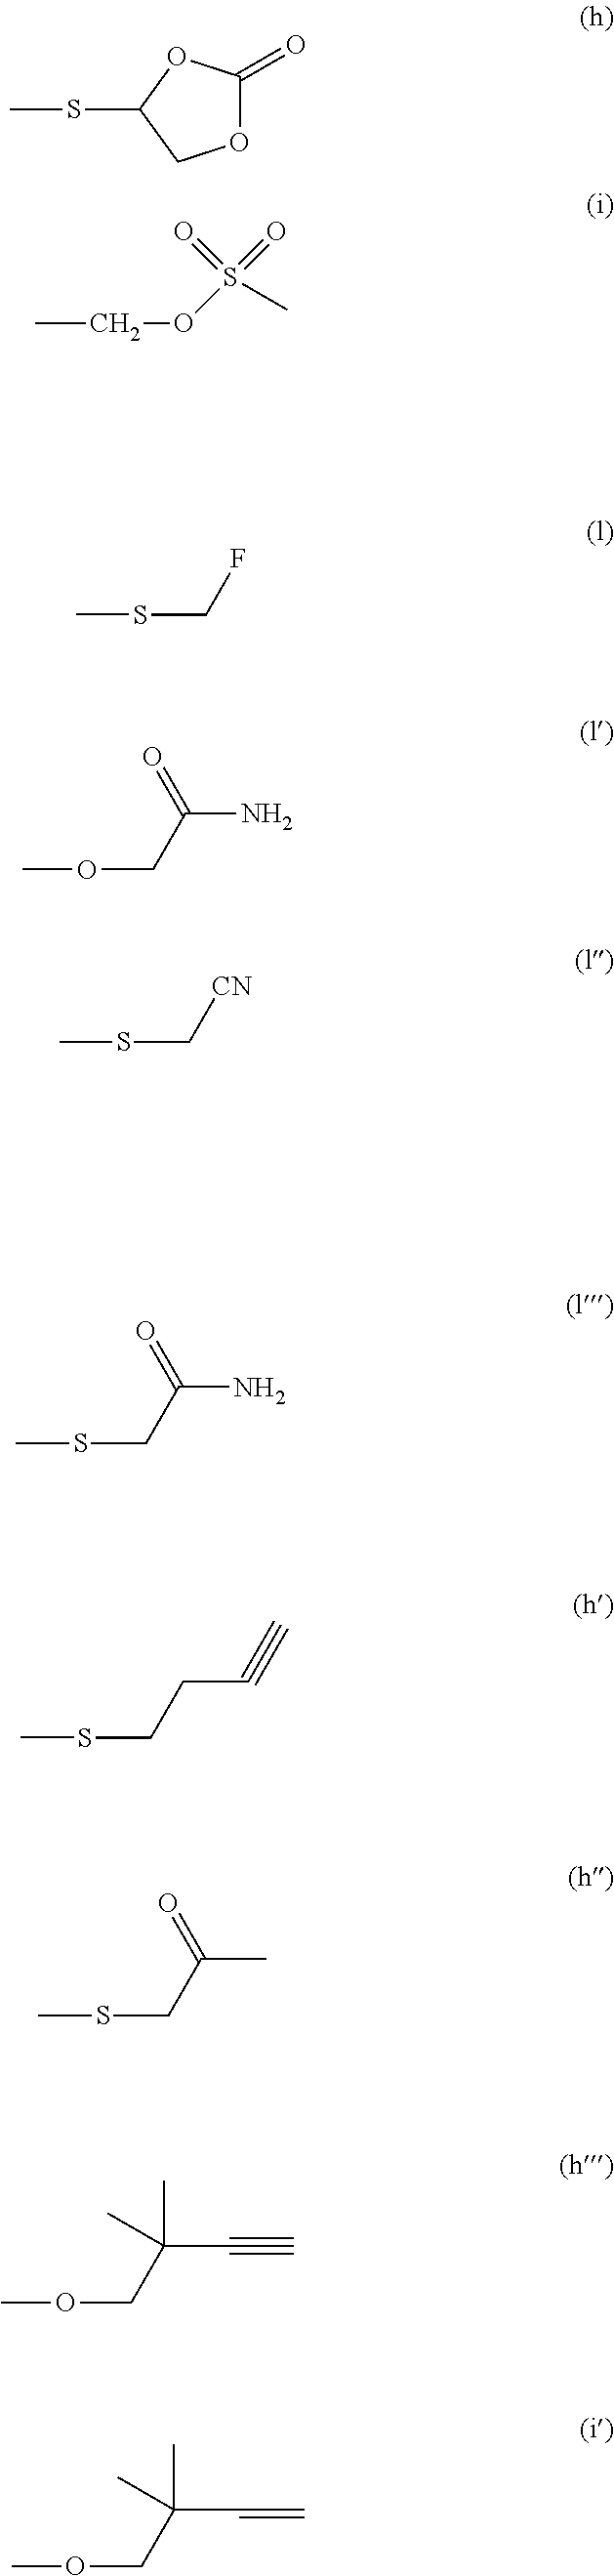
O1C(=O)OC(SC)C1.CCOS(=O)(=O)C.CSCF.COCC(N)=O.CSC[CN].CSCC(N)=O.CSCCC#C.CSCC(C)=O.COCC(C#C)(C)C.COCC(C=C)(C)C
